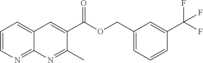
C1=CN=C2C(=C1)C=C(C(OCC1=CC=CC(C(F)(F)F)=C1)=O)C(C)=N2
